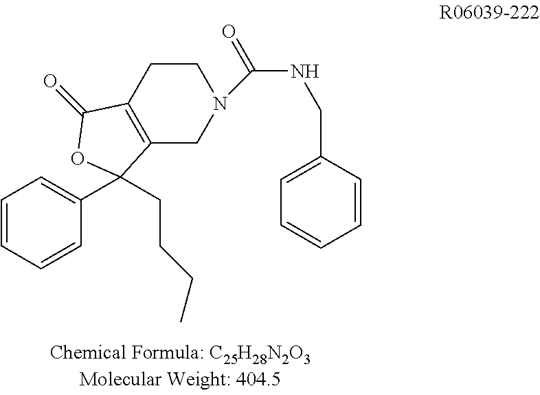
C1=CC=CC(C2(CCCC)C3=C(CCN(C(NCC4=CC=CC=C4)=O)C3)C(=O)O2)=C1
